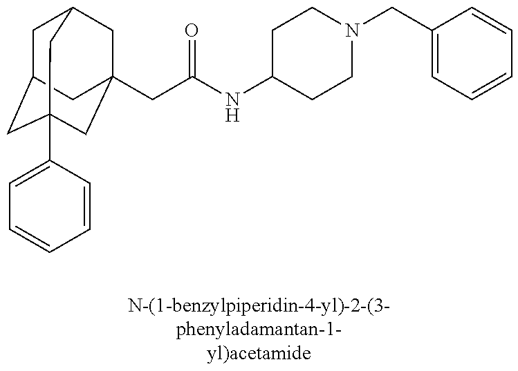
C1C2CC3(C4=CC=CC=C4)CC(CC(NC4CCN(CC5=CC=CC=C5)CC4)=O)(CC1C3)C2
